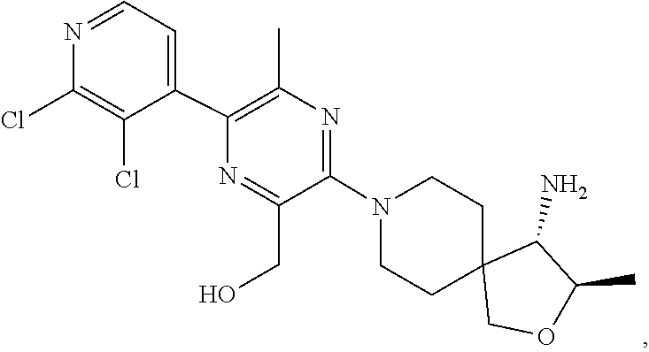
C1CN(C2=NC(C)=C(C3=CC=NC(Cl)=C3Cl)N=C2CO)CCC12COC(C)C2N
